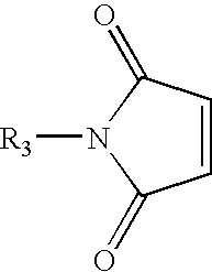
[R3]N1C(=O)C=CC1=O
